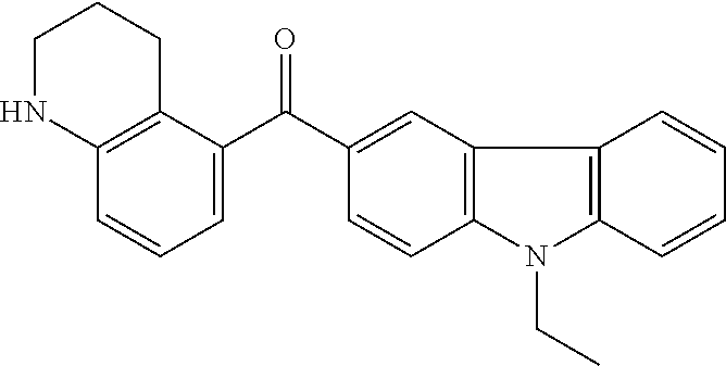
C1(C(C2=CC=CC3=C2CCCN3)=O)=CC2=C(C=C1)N(CC)C1=C2C=CC=C1
